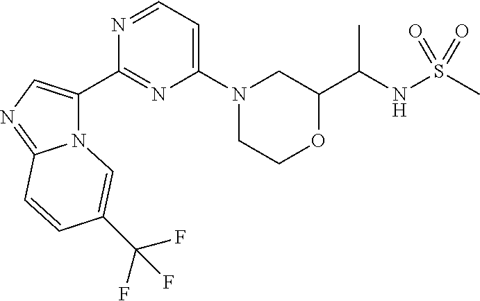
N12C(C3=NC(N4CCOC(C(NS(C)(=O)=O)C)C4)=CC=N3)=CN=C1C=CC(C(F)(F)F)=C2
